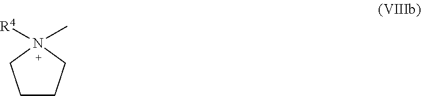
C1CCN([R4])(C)C1
